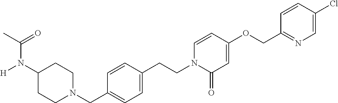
C1(N([H])C(C)=O)CCN(CC2=CC=C(CCN3C(=O)C=C(OCC4=NC=C(Cl)C=C4)C=C3)C=C2)CC1
